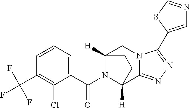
C12([H])CN3C(=NN=C3C3=CN=CS3)C([H])(CC1)N2C(C1=CC=CC(C(F)(F)F)=C1Cl)=O
